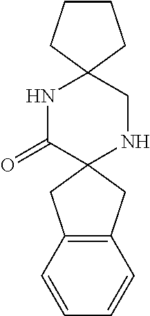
N1C(=O)C2(NCC13CCCC3)CC1=C(C2)C=CC=C1
